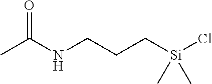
CC(NCCC[Si](Cl)(C)C)=O
